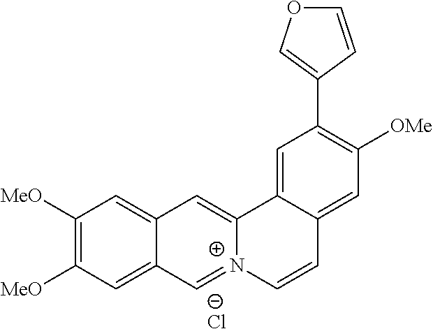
[Cl-].C1([MeO])=C([MeO])C=C2C(=C1)C=C1[N+](=C2)C=CC2=CC([OMe])=C(C3=COC=C3)C=C12
